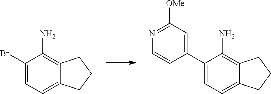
C12=CC=C(Br)C(N)=C1CCC2.C12=CC=C(C3=CC([OMe])=NC=C3)C(N)=C1CCC2
